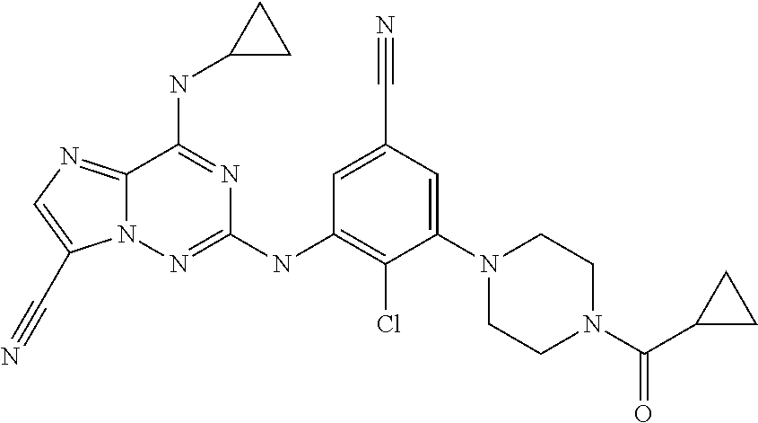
C1=C(C#N)C=C(N2CCN(C(C3CC3)=O)CC2)C(Cl)=C1NC1=NN2C(=NC=C2C#N)C(NC2CC2)=N1
